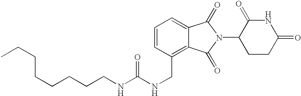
N1C(=O)CCC(N2C(=O)C3=CC=CC(CNC(NCCCCCCCC)=O)=C3C2=O)C1=O
